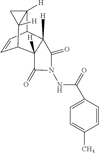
C1=CC2C3([H])C([H])(C1C1([H])C2([H])C1)C(=O)N(NC(=O)C1=CC=C(C)C=C1)C3=O
